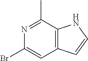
C12=C(C(C)=NC(Br)=C1)NC=C2
